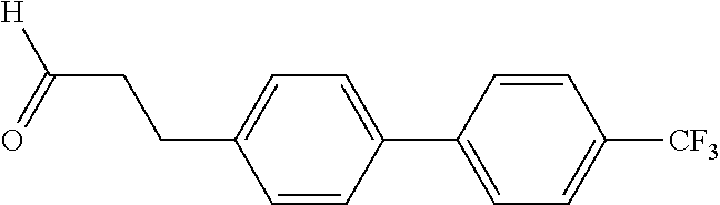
C1=CC(C2=CC=C([CF3])C=C2)=CC=C1CCC(=O)[H]
